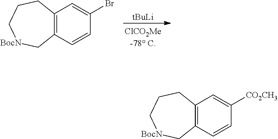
[tBuLi].C12=C(C=CC(Br)=C1)C[BocN]CCC2.C12=C(C=CC([CO2CH3])=C1)C[BocN]CCC2
